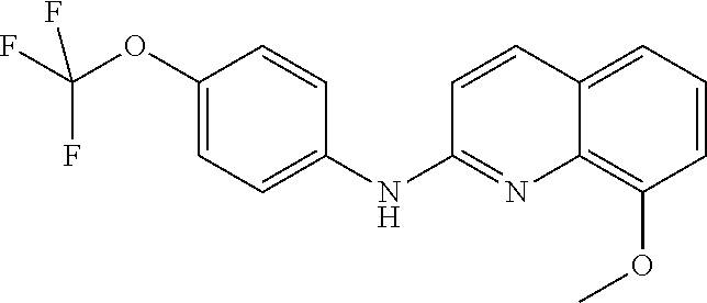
C1(OC(F)(F)F)=CC=C(NC2=NC3=C(OC)C=CC=C3C=C2)C=C1
